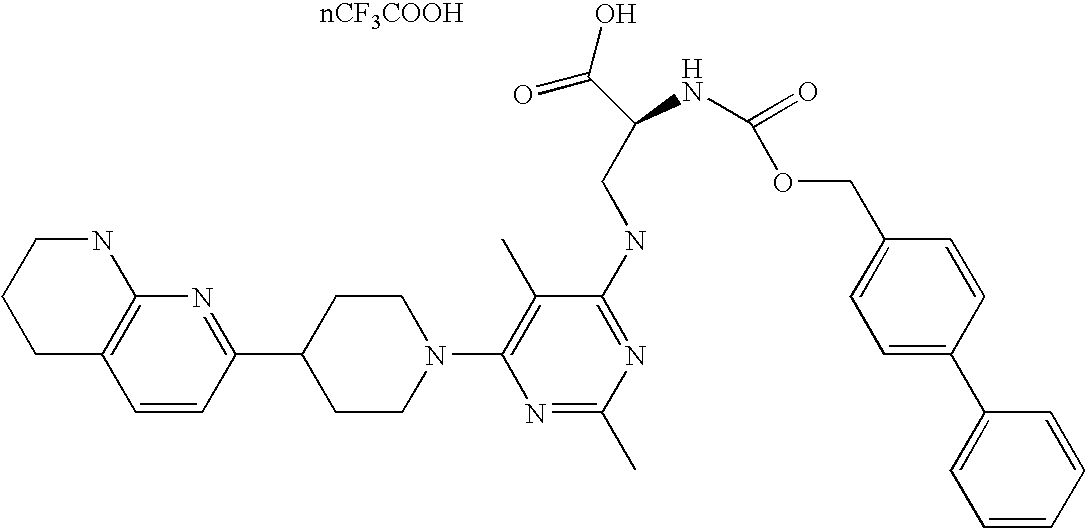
[nCF3COOH].C1=CC(C2CCN(C3=C(C)C(NCC(C(=O)O)NC(=O)OCC4=CC=C(C5=CC=CC=C5)C=C4)=NC(C)=N3)CC2)=NC2=C1CCCN2
